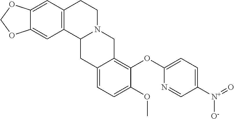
C12=CC3=C(C=C1OCO2)CCN1C3CC2=CC=C(OC)C(OC3=CC=C([N+](=O)[O-])C=N3)=C2C1
